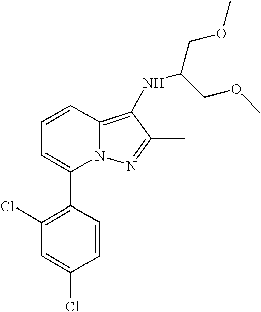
C1(C2=CC=CC3=C(NC(COC)COC)C(C)=NN23)=C(Cl)C=C(Cl)C=C1
